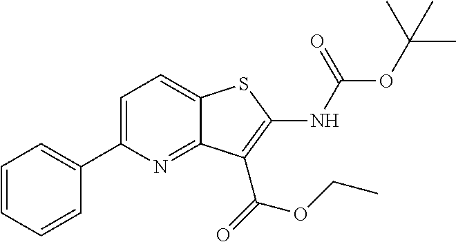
C1=C(C2=CC=CC=C2)N=C2C(=C1)SC(NC(OC(C)(C)C)=O)=C2C(=O)OCC
